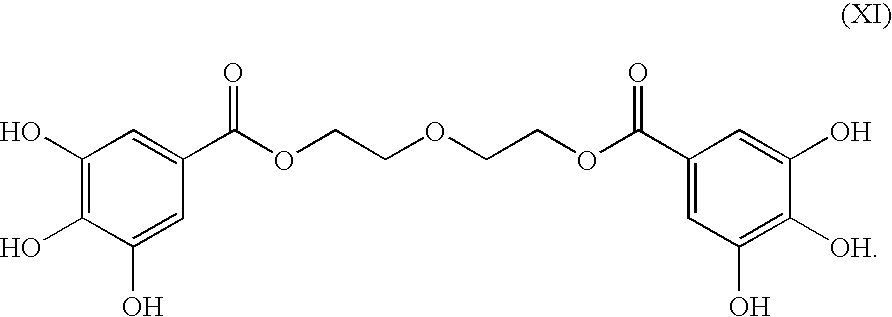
C1(O)=C(O)C(O)=CC(C(OCCOCCOC(C2=CC(O)=C([OH])C(O)=C2)=O)=O)=C1
